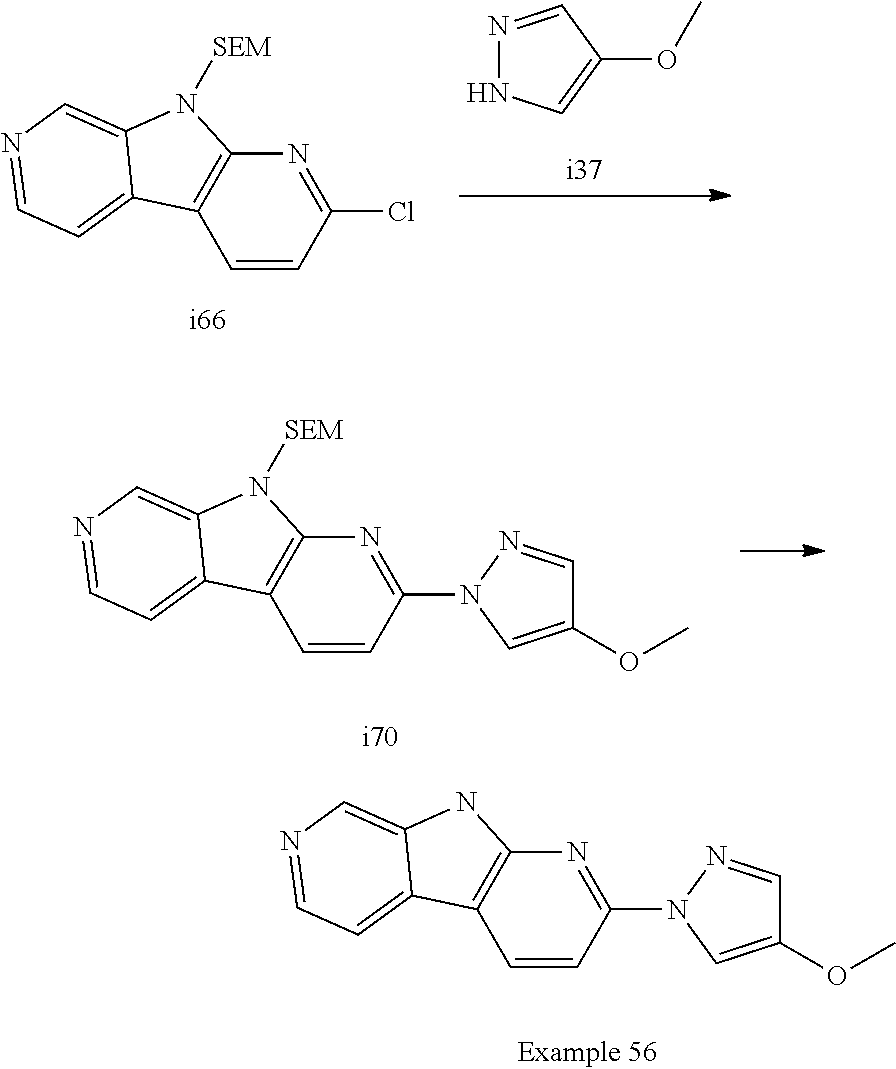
N1=CC(OC)=CN1.C1=CC(Cl)=NC2=C1C1=CC=NC=C1N2[SEM].C1=CC(N2C=C(OC)C=N2)=NC2=C1C1=CC=NC=C1N2[SEM].C1=CC(N2C=C(OC)C=N2)=NC2=C1C1=CC=NC=C1N2
